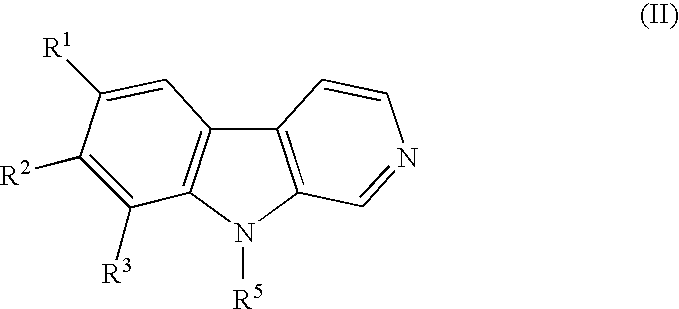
C12=C(N([R5])C3=C1C=C([R1])C([R2])=C3[R3])C=NC=C2
